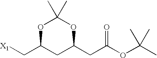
C(C1CC(CC(OC(C)(C)C)=O)OC(C)(C)O1)[X1]
